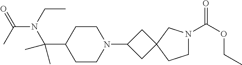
C1CN(C2CC3(C2)CCN(C(OCC)=O)C3)CCC1C(N(CC)C(C)=O)(C)C
